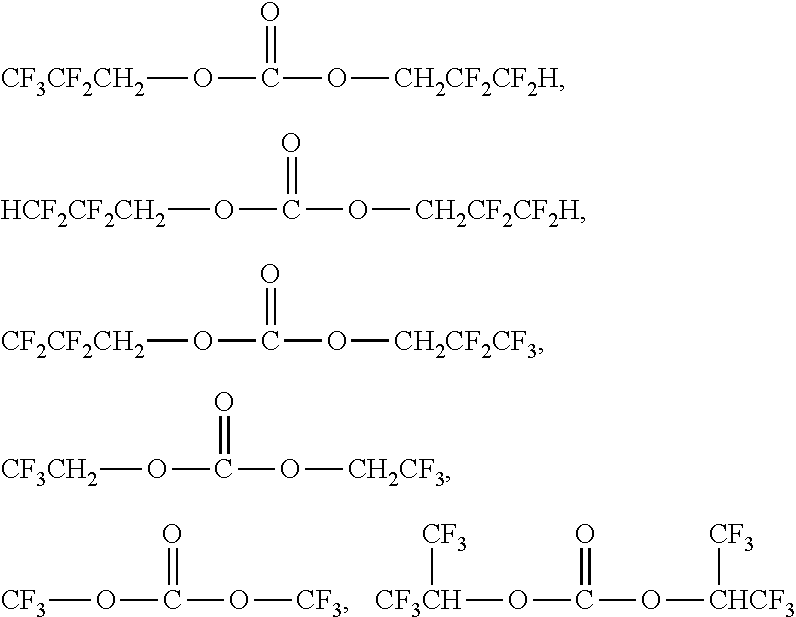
[CF3]OC(O[CF3])=O.[CF3CH](OC(O[CHCF3][CF3])=O)[CF3].[CF3CF2CH2]OC(O[CH2CF2CF2H])=O.[HCF2CF2CH2]OC(O[CH2CF2CF2H])=O.[CF2CF2CH2]OC(O[CH2CF2CF3])=O.[CF3CH2]OC(O[CH2CF3])=O
